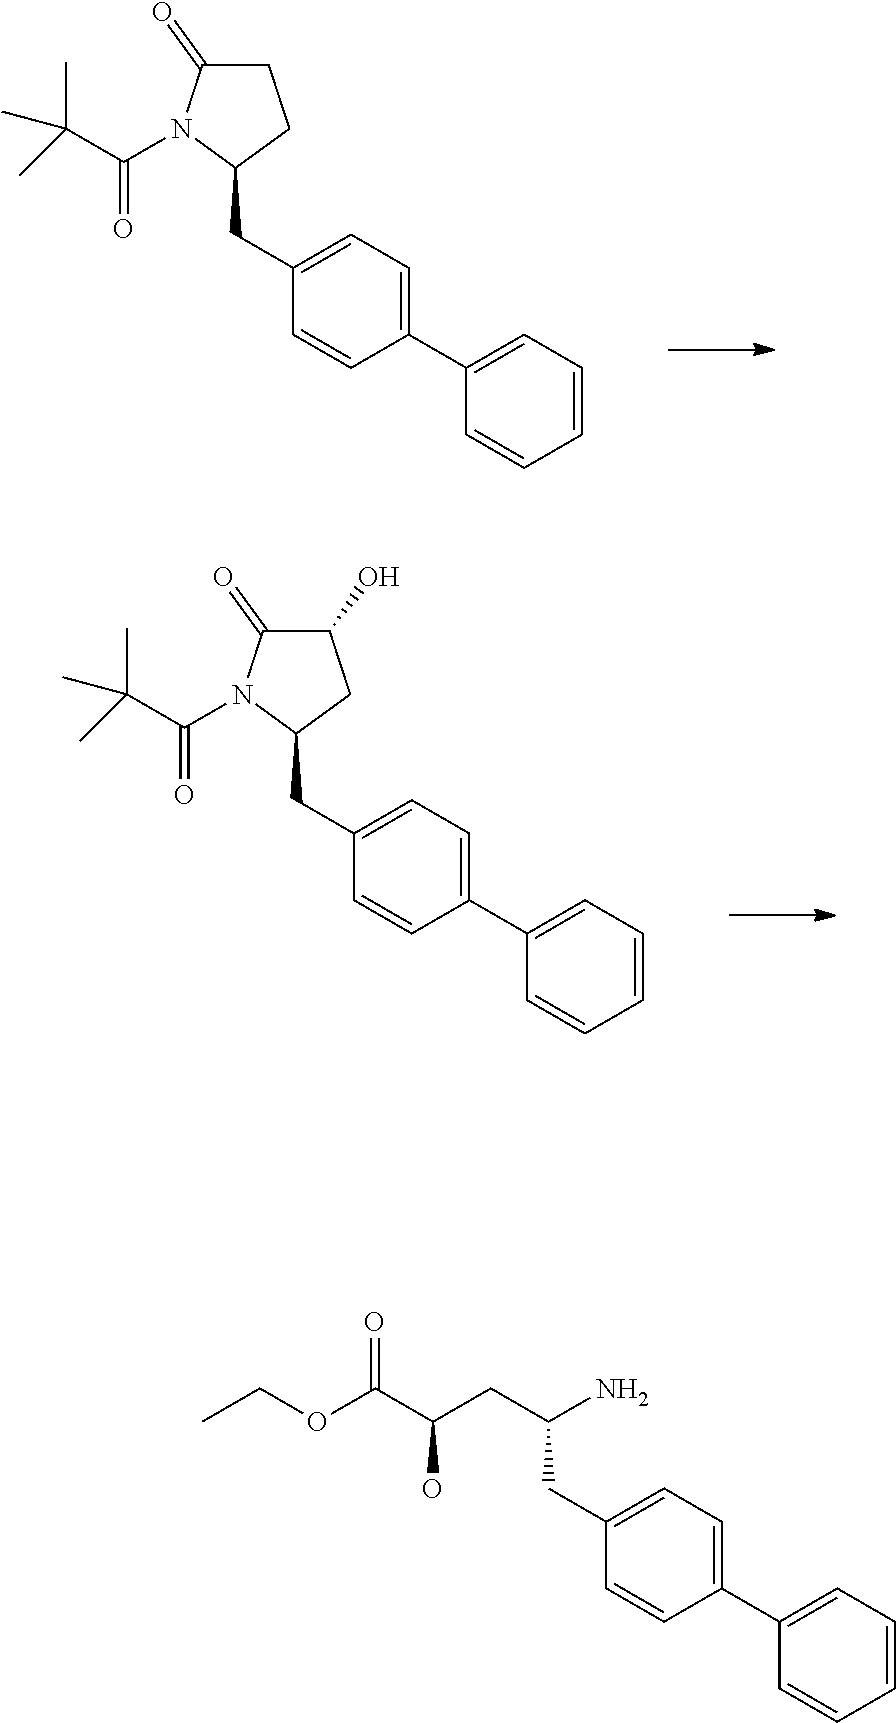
C1(CC2=CC=C(C3=CC=CC=C3)C=C2)CCC(=O)N1C(C(C)(C)C)=O.C1(CC2=CC=C(C3=CC=CC=C3)C=C2)CC(O)C(=O)N1C(C(C)(C)C)=O.CCOC(C(CC(N)CC1=CC=C(C2=CC=CC=C2)C=C1)O)=O
